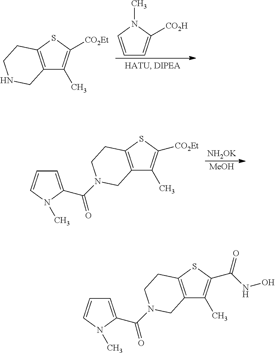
C1=CN(C)C([CO2H])=C1.C12=C(SC([CO2Et])=C1C)CCNC2.[NH2OK].[MeOH].C12=C(SC([CO2Et])=C1C)CCN(C(=O)C1=CC=CN1C)C2.C12=C(SC(C(NO)=O)=C1C)CCN(C(=O)C1=CC=CN1C)C2
